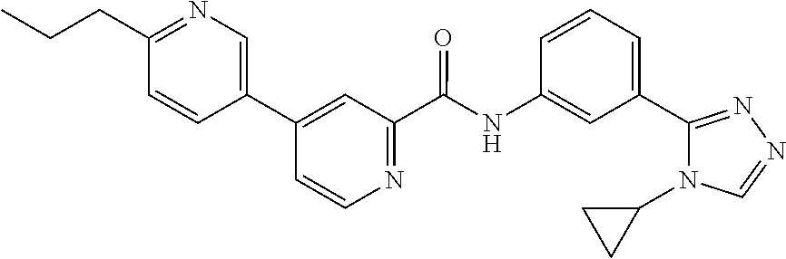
C1=CC=C(C2=NN=CN2C2CC2)C=C1NC(C1=NC=CC(C2=CN=C(CCC)C=C2)=C1)=O
